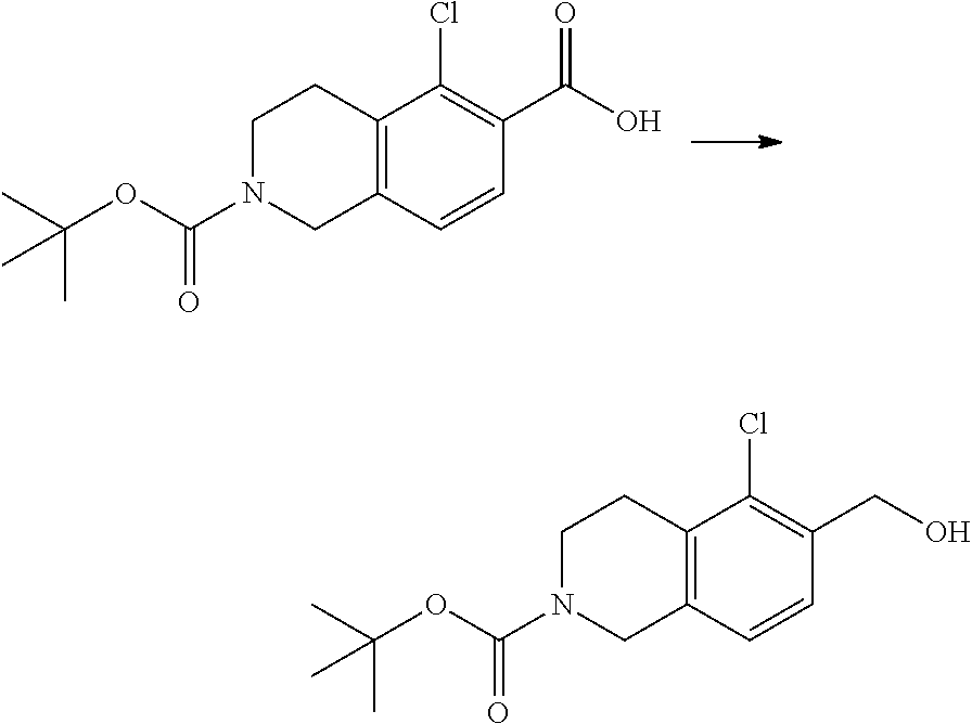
C1(C(O)=O)=C(Cl)C2=C(C=C1)CN(C(OC(C)(C)C)=O)CC2.C1(CO)=C(Cl)C2=C(C=C1)CN(C(OC(C)(C)C)=O)CC2
